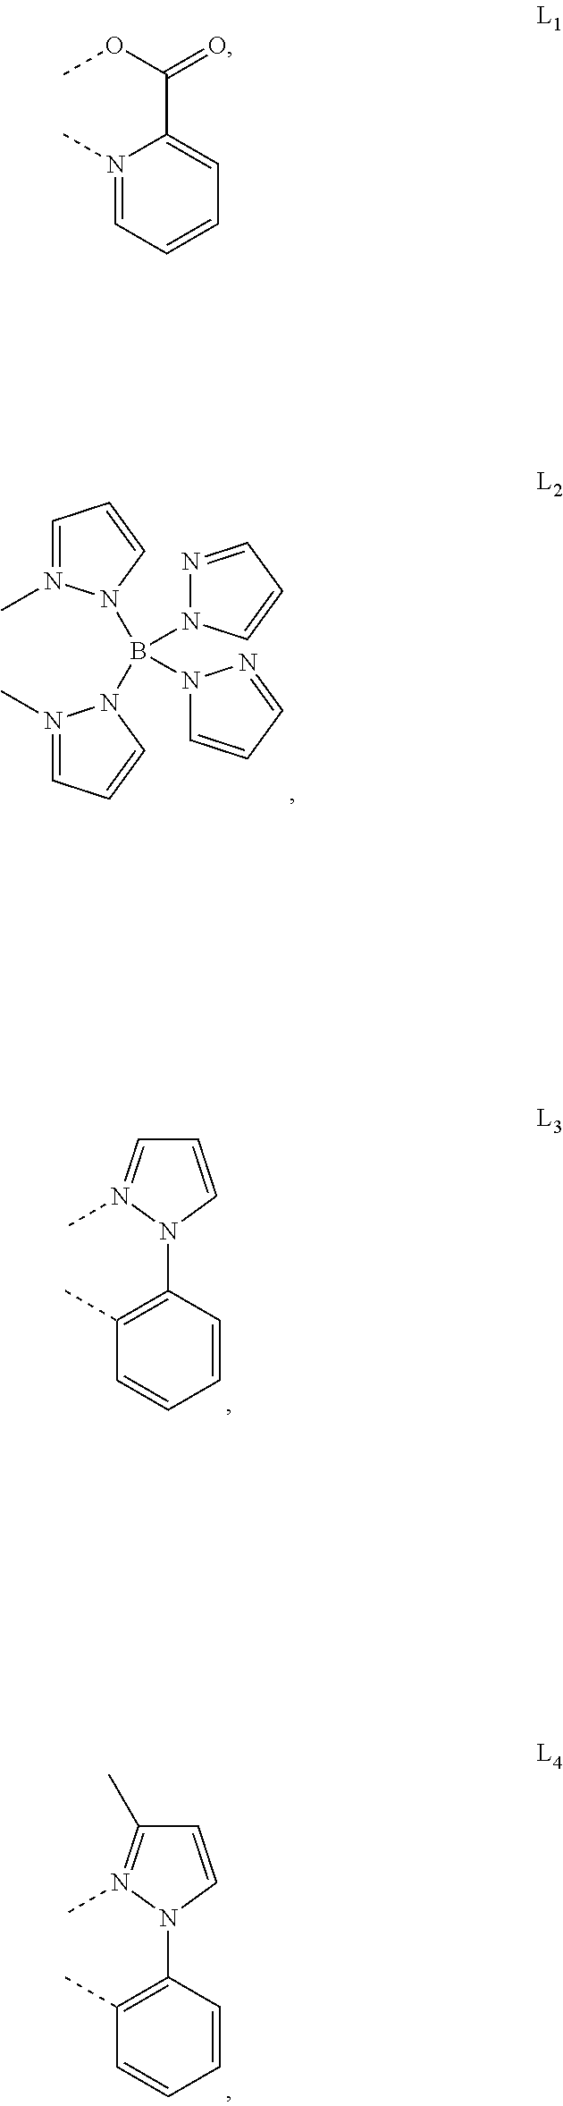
N1(C)=CC=CN1B(N1N(C)=CC=C1)(N1N=CC=C1)N1C=CC=N1.C1(C)=C(N2C=CC=N2C)C=CC=C1.C1(C)=C(N2C=CC(C)=N2C)C=CC=C1.N1(C)=CC=CC=C1C(OC)=O
